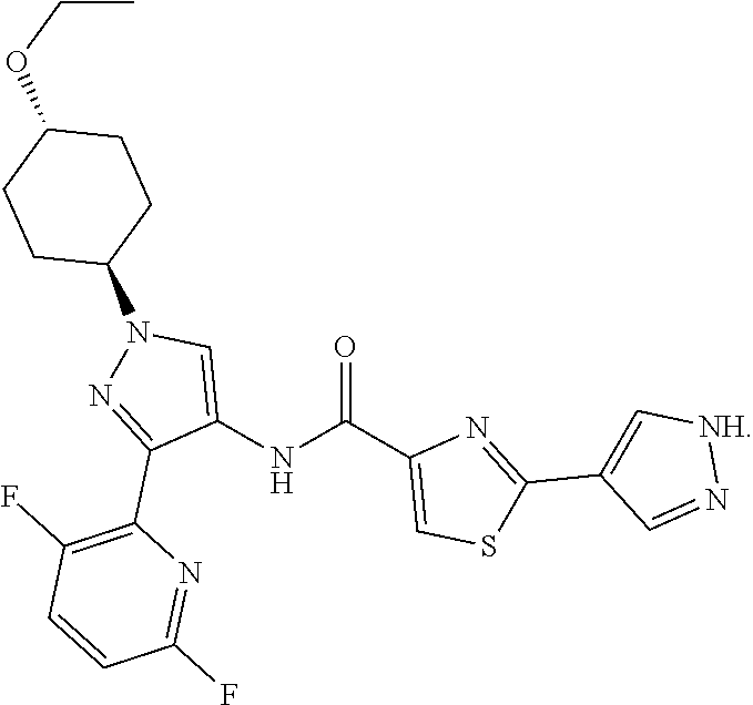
O=C(C1=CSC(C2=C[NH]N=C2)=N1)NC1=CN(C2CCC(OCC)CC2)N=C1C1=C(F)C=CC(F)=N1
